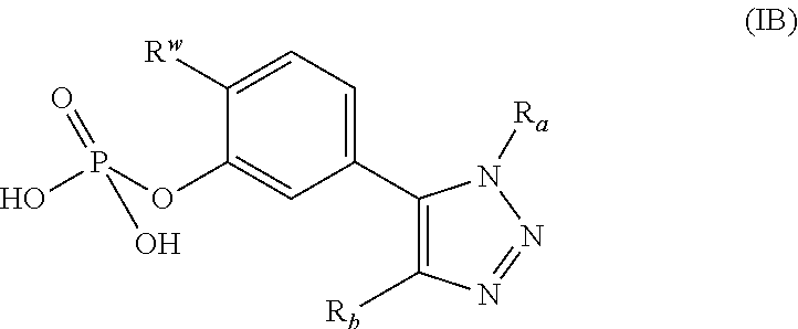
C1=C([Rw])C(OP(O)(O)=O)=CC(C2=C([Rb])N=NN2[Ra])=C1
